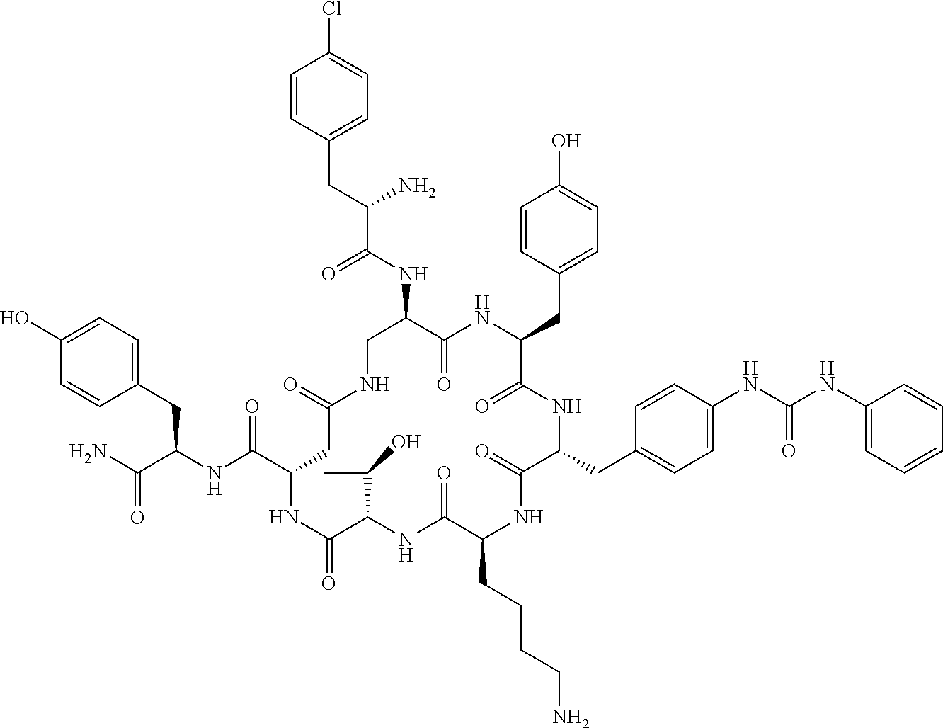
C1=C(O)C=CC(CC(NC(C2CC(=O)NCC(NC(C(CC3=CC=C(Cl)C=C3)N)=O)C(=O)NC(CC3=CC=C(O)C=C3)C(=O)NC(CC3=CC=C(NC(NC4=CC=CC=C4)=O)C=C3)C(=O)NC(CCCCN)C(=O)NC(C(C)O)C(=O)N2)=O)C(N)=O)=C1
